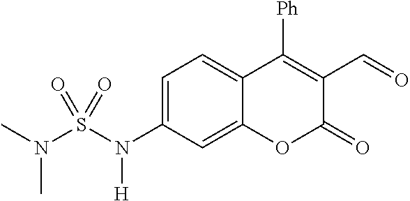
C1=C(N(S(N(C)C)(=O)=O)[H])C=C2C(=C1)C([Ph])=C(C=O)C(=O)O2
